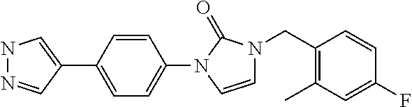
N1N=CC(C2=CC=C(N3C=CN(CC4=C(C)C=C(F)C=C4)C3=O)C=C2)=C1
